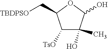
C1([TsO])C(C)(O)C(O)OC1C[TBDPSO]
